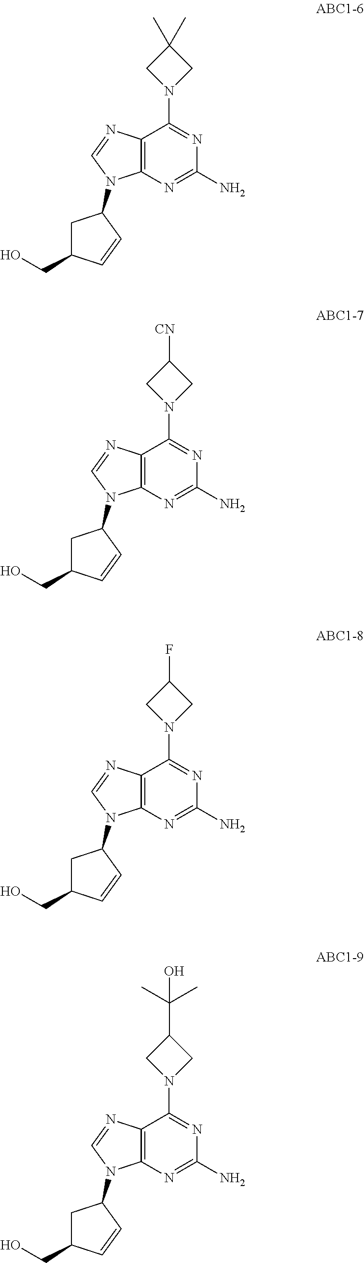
C12=C(N=C(N)N=C1N1CC(C)(C)C1)N(C1CC(CO)C=C1)C=N2.C12=C(N=C(N)N=C1N1CC([CN])C1)N(C1CC(CO)C=C1)C=N2.C12=C(N=C(N)N=C1N1CC(F)C1)N(C1CC(CO)C=C1)C=N2.C12=C(N=C(N)N=C1N1CC(C(C)(C)O)C1)N(C1CC(CO)C=C1)C=N2
